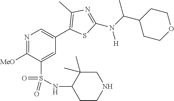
N1=C([MeO])C(S(NC2CCNCC2(C)C)(=O)=O)=CC(C2=C(C)N=C(N(C(C3CCOCC3)C)[H])S2)=C1
